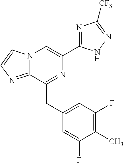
N12C(=NC=C1)C(CC1=CC(F)=C(C)C(F)=C1)=NC(C1=NC([CF3])=NN1)=C2
